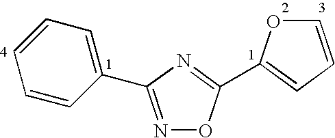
C1=CC=C(C2=NOC(C3=CC=CO3)=N2)C=C1
